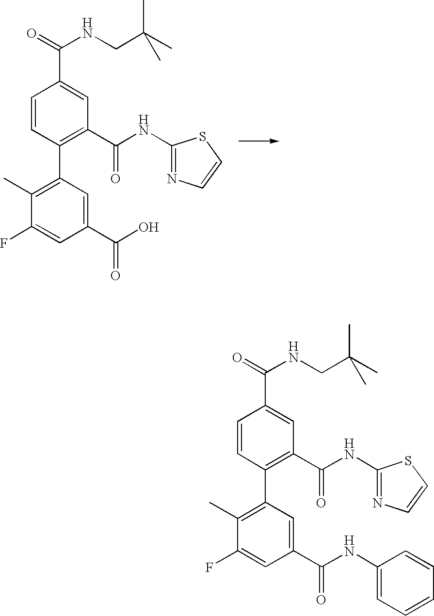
C1=CC(C2=C(C)C(F)=CC(C(O)=O)=C2)=C(C(NC2=NC=CS2)=O)C=C1C(=O)NCC(C)(C)C.C1=CC(C2=C(C)C(F)=CC(C(NC3=CC=CC=C3)=O)=C2)=C(C(NC2=NC=CS2)=O)C=C1C(=O)NCC(C)(C)C
